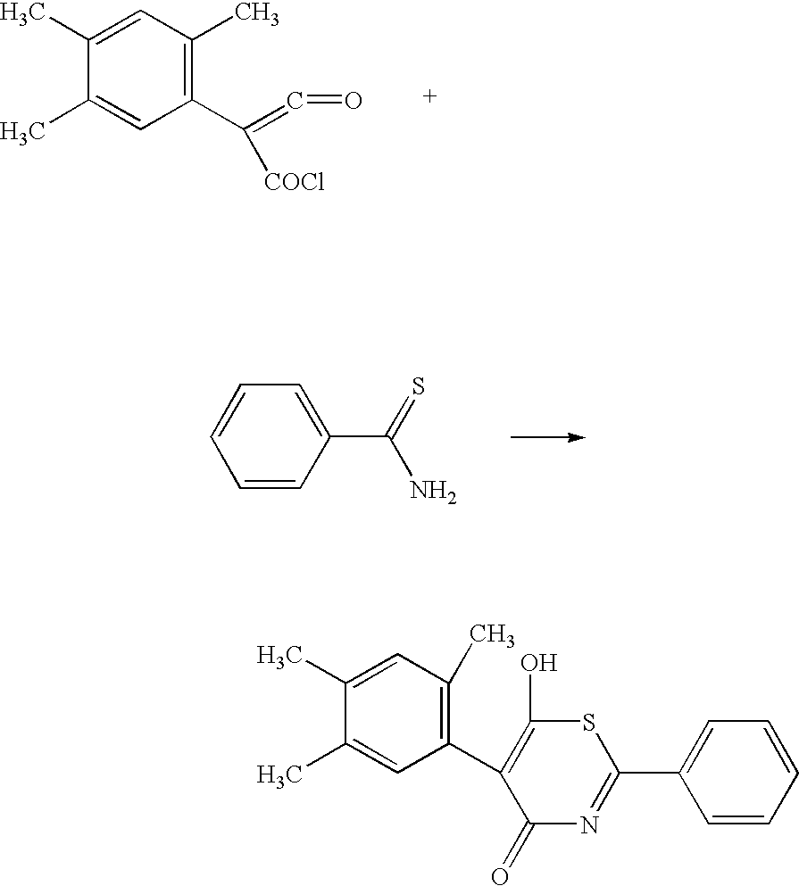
C1(C)=CC(C)=C(C([COCl])=C=O)C=C1C.C1=CC=C(C(=S)N)C=C1.C1(C)=CC(C)=C(C2=C(O)SC(C3=CC=CC=C3)=NC2=O)C=C1C
